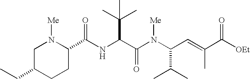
N(C(C(N(C(C(C)C)C=C(C)C([OEt])=O)[Me])=O)C(C)(C)C)C(C1N([Me])CC(CC)CC1)=O
